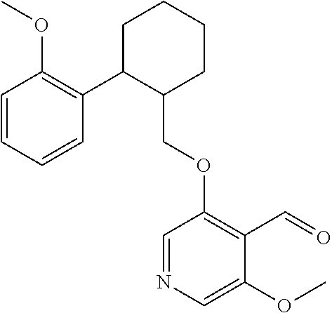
C1C(C2=C(OC)C=CC=C2)C(COC2=C(C=O)C(OC)=CN=C2)CCC1
